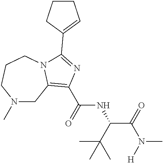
N1(C)CC2=C(C(=O)NC(C(=O)N([H])C)C(C)(C)C)N=C(C3=CCCC3)N2CCC1
